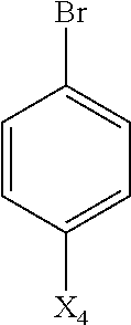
C1=CC([X4])=CC=C1Br
